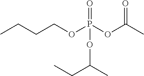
CCCCOP(OC(C)=O)(=O)OC(CC)C
